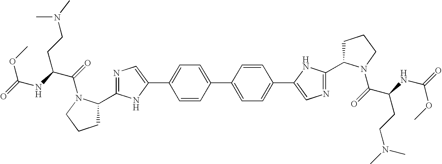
C1(C2=CN=C(C3CCCN3C(=O)C(NC(=O)OC)CCN(C)C)N2)=CC=C(C2=CC=C(C3=CN=C(C4CCCN4C(=O)C(CCN(C)C)NC(=O)OC)N3)C=C2)C=C1
